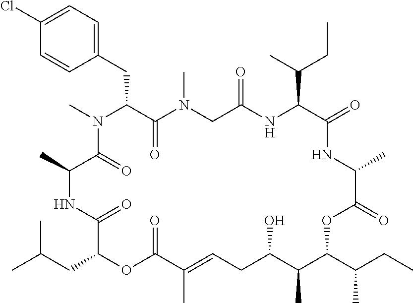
C1(Cl)=CC=C(CC2C(=O)N(C)CC(=O)NC(C(C)CC)C(=O)NC(C)C(=O)OC(C(C)CC)C(C)C(O)CC=C(C)C(=O)OC(CC(C)C)C(=O)NC(C)C(=O)N2C)C=C1
